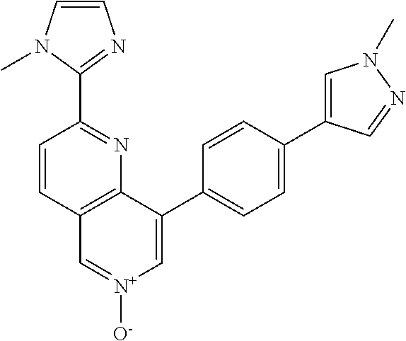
C1=CC2=C(N=C1C1=NC=CN1C)C(C1=CC=C(C3=CN(C)N=C3)C=C1)=C[N+]([O-])=C2
